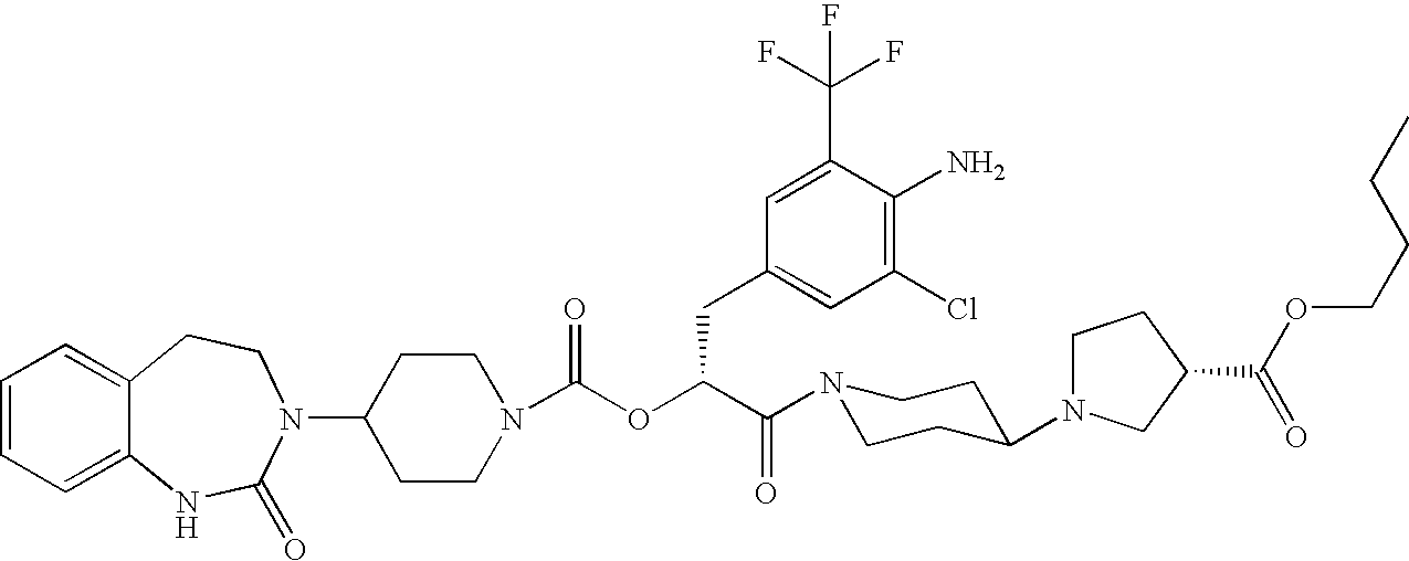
C12=CC=CC=C1NC(=O)N(C1CCN(C(OC(C(=O)N3CCC(N4CCC(C(OCCCC)=O)C4)CC3)CC3=CC(Cl)=C(N)C(C(F)(F)F)=C3)=O)CC1)CC2
